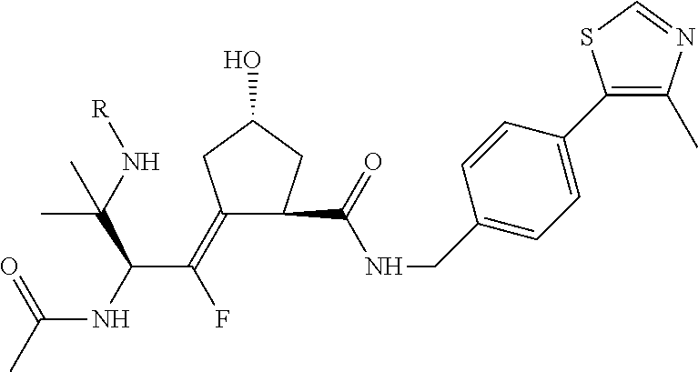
C1(=C(C(NC(C)=O)C(N[R])(C)C)F)CC(O)CC1C(NCC1=CC=C(C2=C(C)N=CS2)C=C1)=O
